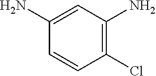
C1=CC(Cl)=C(N)C=C1N
